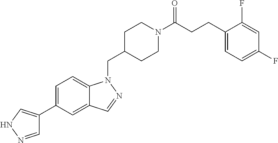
C1=NNC=C1C1=CC=C2C(=C1)C=NN2CC1CCN(C(CCC2=CC=C(F)C=C2F)=O)CC1
